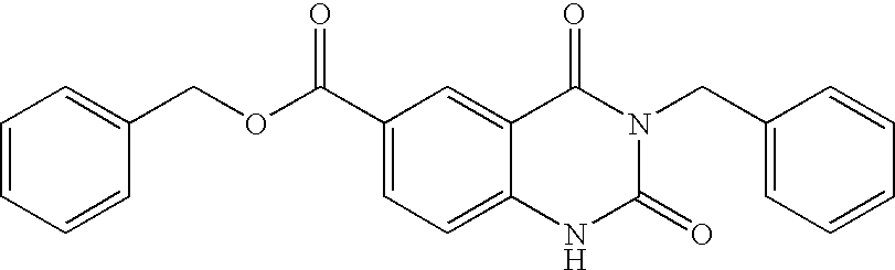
C1=CC=CC(COC(C2=CC=C3C(=C2)C(=O)N(CC2=CC=CC=C2)C(=O)N3)=O)=C1
